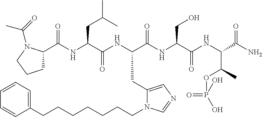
C1C(C(NC(C(NC(C(NC(C(NC(C(N)=O)C(C)OP(=O)(O)O)=O)CO)=O)CC2=CN=CN2CCCCCCCC2=CC=CC=C2)=O)CC(C)C)=O)N(C(=O)C)CC1
